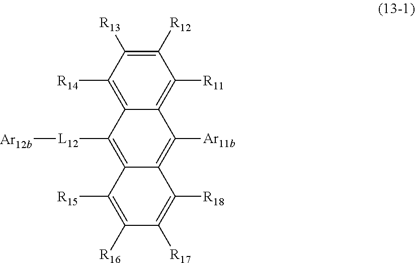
C1([R11])=C2C(=C([R14])C([R13])=C1[R12])C([L12][Ar12b])=C1C(=C2[Ar11b])C([R18])=C([R17])C([R16])=C1[R15]
